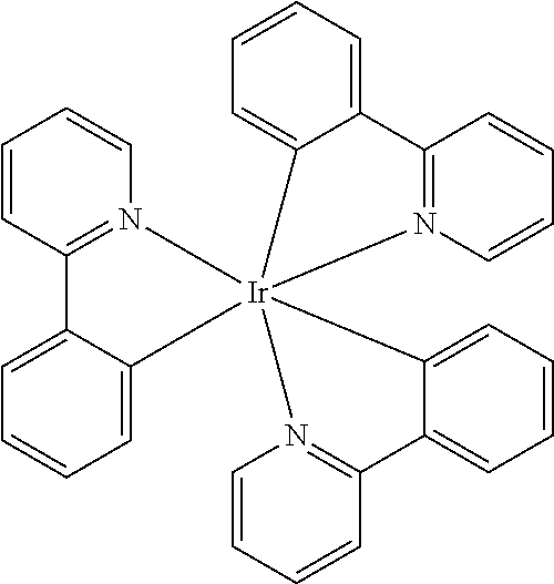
C1=C2C(=CC=C1)C1=N(C=CC=C1)[Ir]213(C2=CC=CC=C2C2=N1C=CC=C2)N1=C(C=CC=C1)C1=CC=CC=C31
